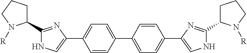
C1(C2=CC=C(C3=CNC(C4CCCN4[R])=N3)C=C2)=CC=C(C2=CNC(C3CCCN3[R])=N2)C=C1
